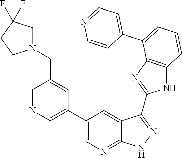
C1=NC=C(C2=CN=C3C(=C2)C(C2=NC4=C(N2)C=CC=C4C2=CC=NC=C2)=NN3)C=C1CN1CC(F)(F)CC1
